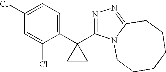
C1(Cl)=CC=C(C2(C3=NN=C4N3CCCCCC4)CC2)C(Cl)=C1
